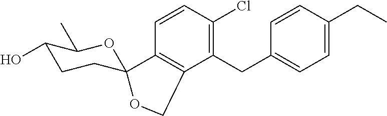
C1=CC(Cl)=C(CC2=CC=C(CC)C=C2)C2=C1C1(CCC(O)C(C)O1)OC2
